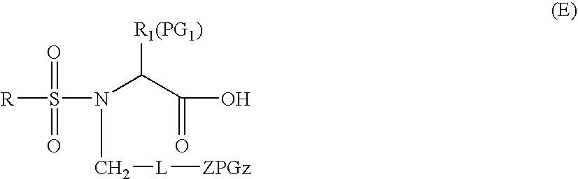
OC(=O)C(N(S(=O)(=O)[R])C[L][ZPGz])[R1(PG1)]
